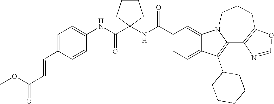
C1(C(NC2(C(NC3=CC=C(C=CC(=O)OC)C=C3)=O)CCCC2)=O)=CC=C2C(=C1)N1C(=C2C2CCCCC2)C2=C(CCC1)OC=N2
